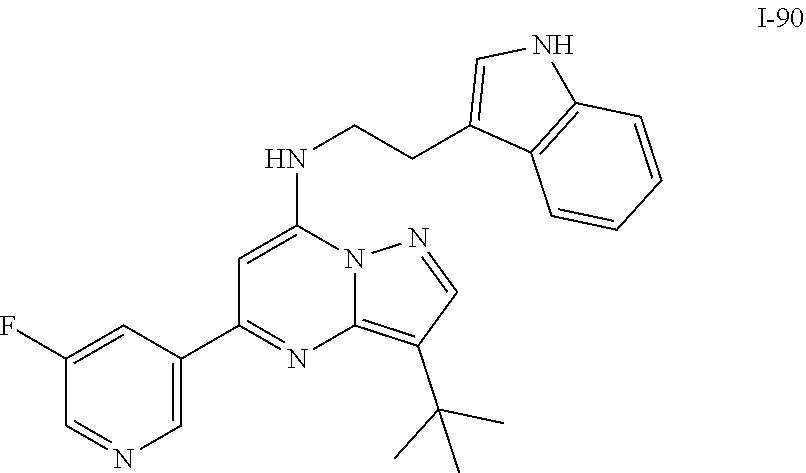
N12C(=C(C(C)(C)C)C=N1)N=C(C1=CN=CC(F)=C1)C=C2NCCC1=CNC2=C1C=CC=C2
